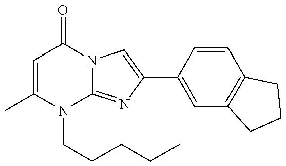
C1=C(C)N(CCCCC)C2=NC(C3=CC4=C(C=C3)CCC4)=CN2C1=O
